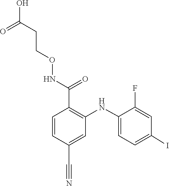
C1=C(NC2=C(C(NOCCC(O)=O)=O)C=CC(C#N)=C2)C(F)=CC(I)=C1
